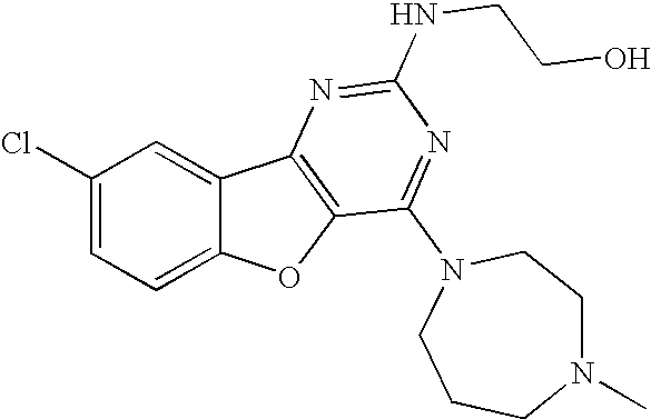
C12=CC=C(Cl)C=C1C1=C(O2)C(N2CCN(C)CCC2)=NC(NCCO)=N1
